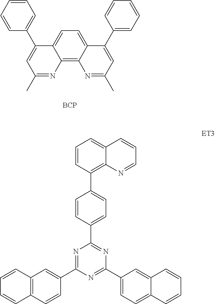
C1=C2C(=C3C(=C1)C(C1=CC=CC=C1)=CC(C)=N3)N=C(C)C=C2C1=CC=CC=C1.[BCP].C1=CC2=C(C=C1)C=CC(C1=NC(C3=CC=C(C4=C5C(=CC=C4)C=CC=N5)C=C3)=NC(C3=CC=C4C(=C3)C=CC=C4)=N1)=C2
